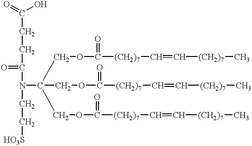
N(C(CCC(O)=O)=O)(CC[HO3S])C(COC([(CH2)7]C=C[(CH2)7]C)=O)(COC([(CH2)7]C=C[(CH2)7]C)=O)COC([(CH2)7]C=C[(CH2)7]C)=O
